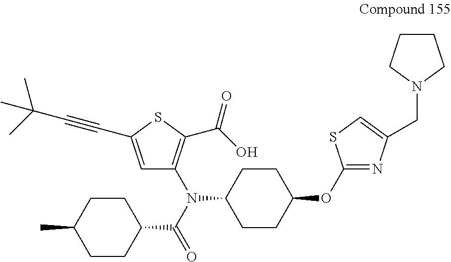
C1=C(C#CC(C)(C)C)SC(C(O)=O)=C1N(C(=O)C1CCC(C)CC1)C1CCC(OC2=NC(CN3CCCC3)=CS2)CC1
